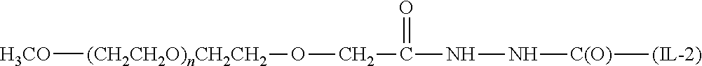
[H3CO][(CH2CH2O)nCH2CH2]OCC(NN[C(O)][(IL-2)])=O
